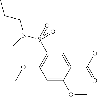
C1=C(OC)C(C(OC)=O)=CC(S(=O)(=O)N(C)CCC)=C1OC
